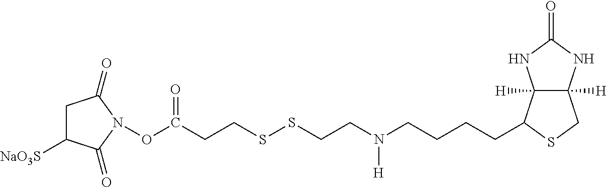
C12([H])C([H])(C(CCCCN([H])CCSSCCC(ON3C(=O)C([NaO3S])CC3=O)=O)SC1)NC(=O)N2
